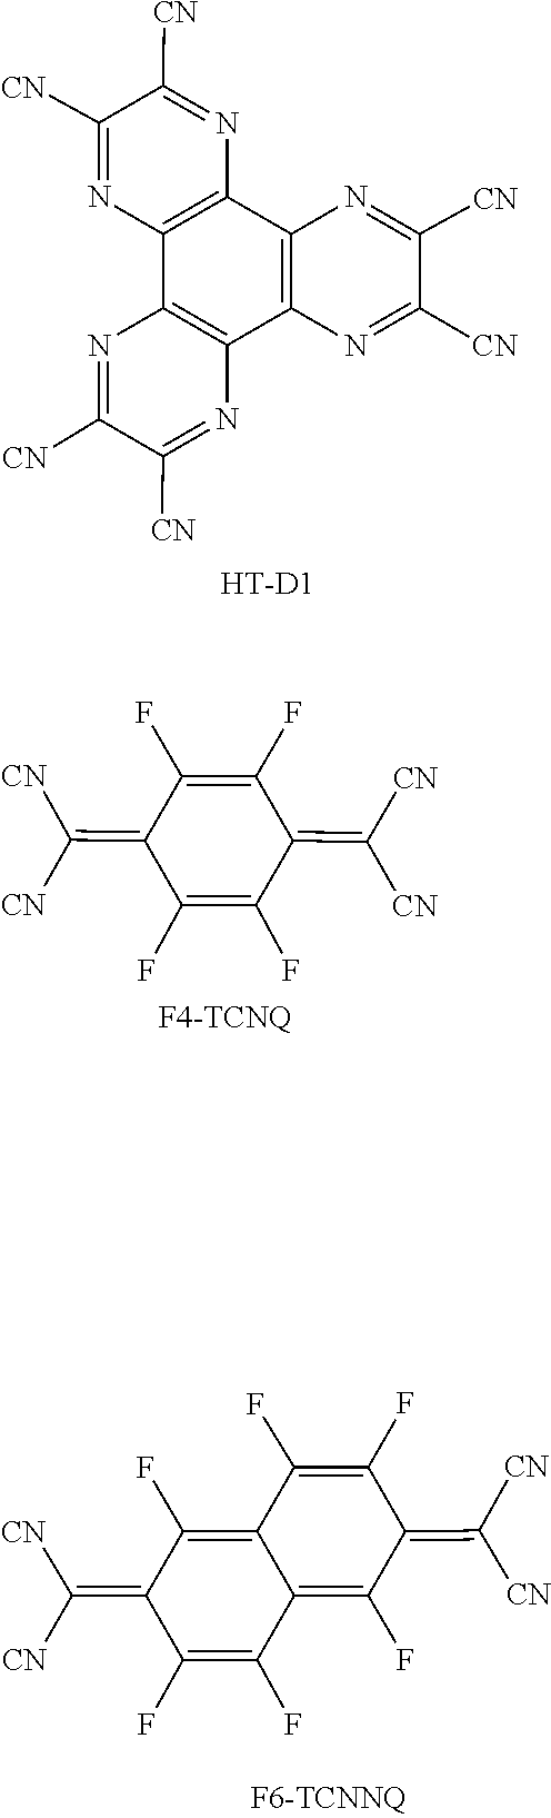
C1([CN])=NC2=C(C3=C(N=C([CN])C([CN])=N3)C3=C2N=C([CN])C([CN])=N3)N=C1[CN].[HT-D1].FC1=C(F)C(=C([CN])[CN])C(F)=C(F)C1=C([CN])[CN].C1(F)=C(F)C(=C([CN])[CN])C(F)=C2C1=C(F)C(=C([CN])[CN])C(F)=C2F
